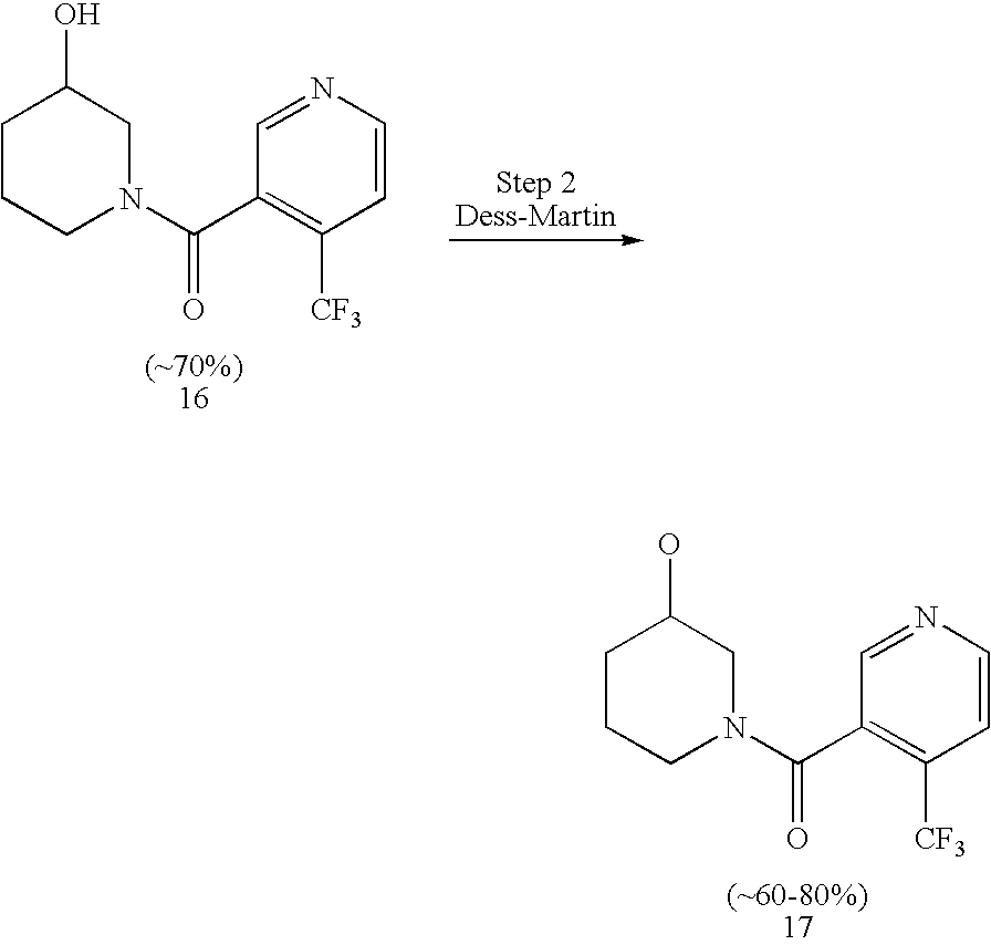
C1CCN(C(C2=C([CF3])C=CN=C2)=O)CC1O.C1CCN(C(C2=C([CF3])C=CN=C2)=O)CC1O
